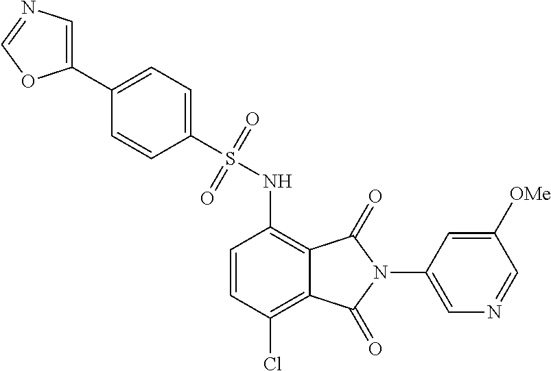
C1(C2=CN=CO2)=CC=C(S(=O)(=O)NC2=C3C(=C(Cl)C=C2)C(=O)N(C2=CN=CC([OMe])=C2)C3=O)C=C1
